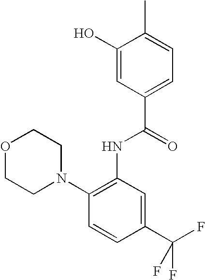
C1(O)=CC(C(=O)NC2=C(N3CCOCC3)C=CC(C(F)(F)F)=C2)=CC=C1C
